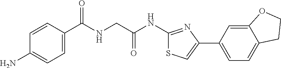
C1=CC(C(NCC(NC2=NC(C3=CC=C4C(=C3)OCC4)=CS2)=O)=O)=CC=C1N
